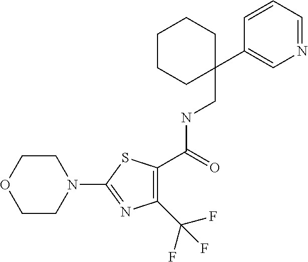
C1(C(F)(F)F)=C(C(NCC2(C3=CN=CC=C3)CCCCC2)=O)SC(N2CCOCC2)=N1
